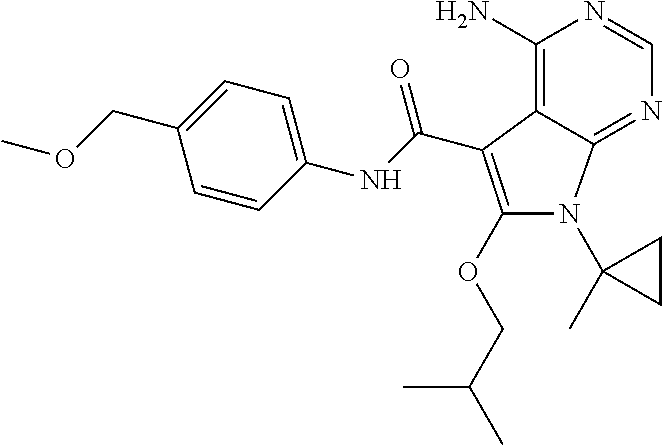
C1(N)=C2C(=NC=N1)N(C1(C)CC1)C(OCC(C)C)=C2C(NC1=CC=C(COC)C=C1)=O
